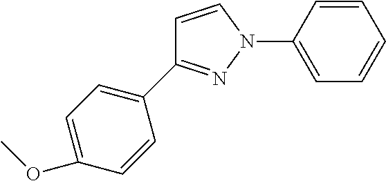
C1(C2=CC=C(OC)C=C2)=NN(C2=CC=CC=C2)C=C1
